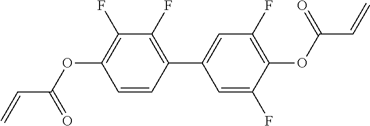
C1=CC(C2=CC(F)=C(OC(C=C)=O)C(F)=C2)=C(F)C(F)=C1OC(C=C)=O
